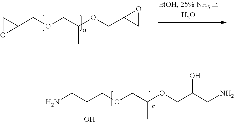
C1OC1COCC(OCC1CO1)C.NCC(COCC(OCC(CN)O)C)O
